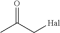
O=C(C[Hal])C
